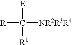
[R]C([E])([NR2R3R4])[R1]
